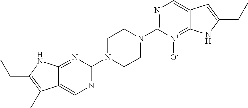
C12=CN=C(N3CCN(C4=NC=C5C(=[N+]4[O-])NC(CC)=C5)CC3)N=C1NC(CC)=C2C
